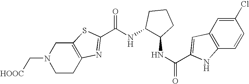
N1(C[HOOC])CCC2=C(C1)SC(C(NC1C(NC(=O)C3=CC4=C(C=CC(Cl)=C4)N3)CCC1)=O)=N2
